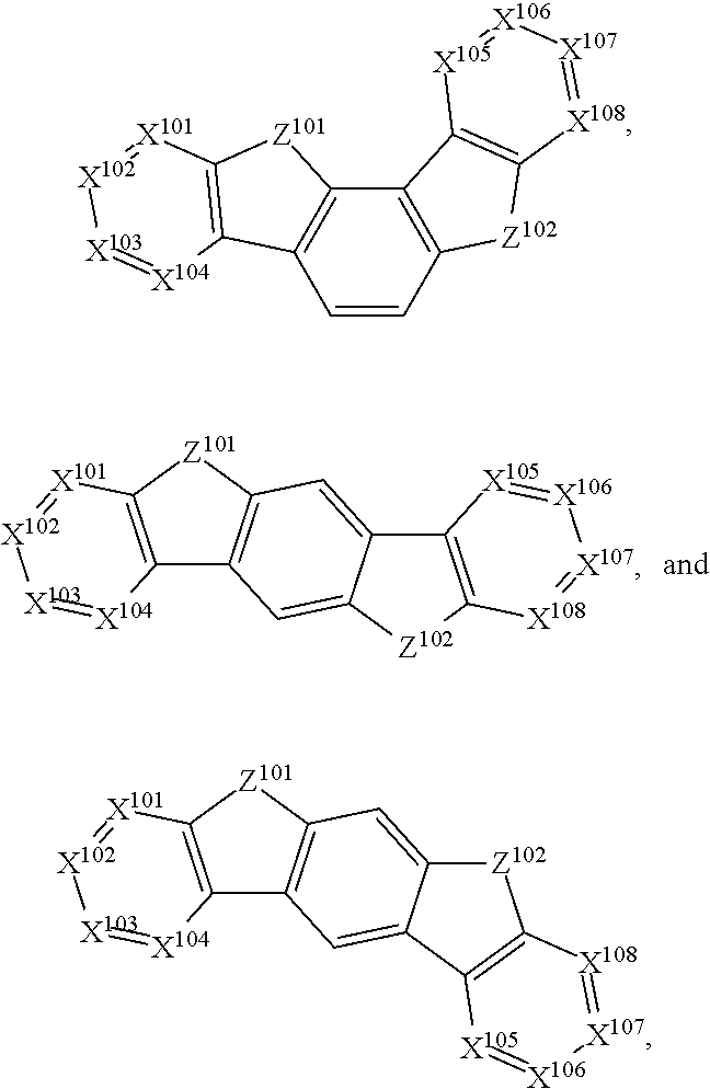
C12=C([Z101]C3=C1C=C1C(=C3)C3=C([Z102]1)[X108]=[X107][X106]=[X105]3)[X101]=[X102][X103]=[X104]2.C12=C(C=CC3=C1C1=C([Z102]3)[X108]=[X107][X106]=[X105]1)C1=C([Z101]2)[X101]=[X102][X103]=[X104]1.C12=C([Z101]C3=C1C=C1C(=C3)[Z102]C3=C1[X105]=[X106][X107]=[X108]3)[X101]=[X102][X103]=[X104]2
